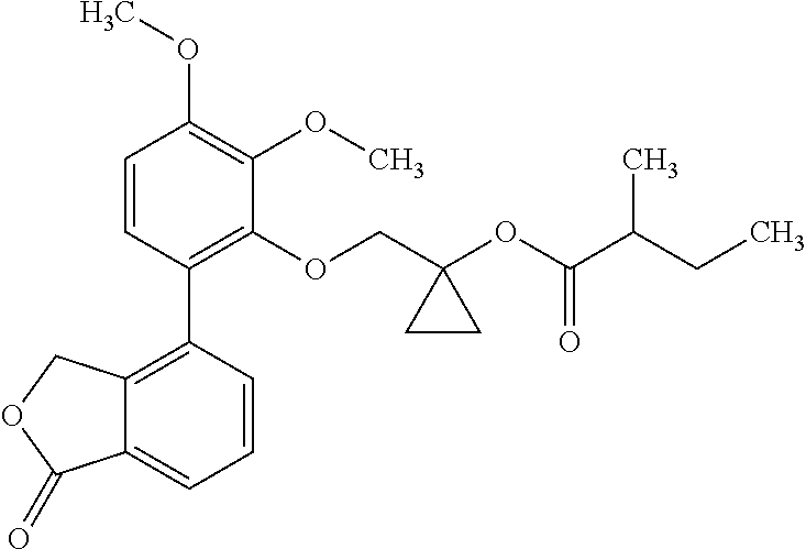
C1=CC(C2=C3C(=CC=C2)C(=O)OC3)=C(OCC2(OC(C(CC)C)=O)CC2)C(OC)=C1OC
